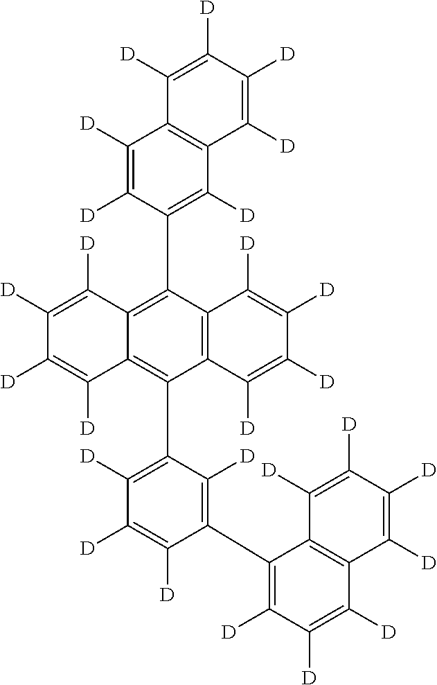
C1([D])=C([D])C2=C(C3=C([D])C4=C(C([D])=C3[D])C([D])=C([D])C([D])=C4[D])C3=C(C(C4=C([D])C([D])=C([D])C(C5=C([D])C([D])=C([D])C6=C5C([D])=C([D])C([D])=C6[D])=C4[D])=C2C([D])=C1[D])C([D])=C([D])C([D])=C3[D]
